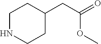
N1CCC(CC(OC)=O)CC1
